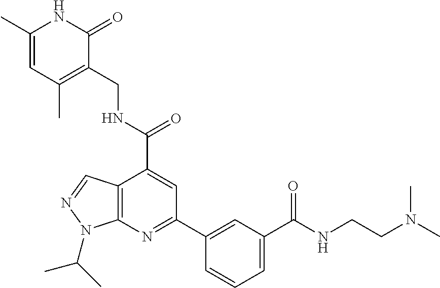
C12=C(N=C(C3=CC(C(NCCN(C)C)=O)=CC=C3)C=C1C(=O)NCC1=C(C)C=C(C)NC1=O)N(C(C)C)N=C2
